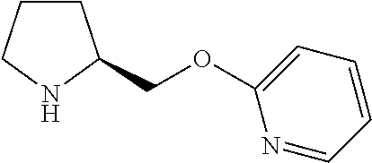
C1CC(COC2=CC=CC=N2)NC1
